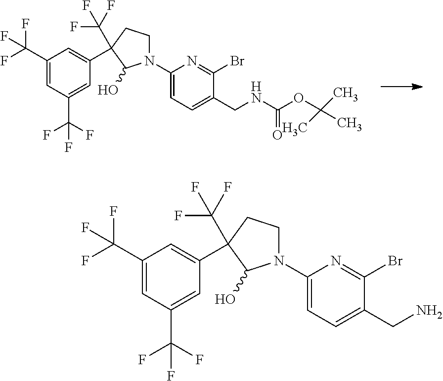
C1(C(F)(F)F)=CC(C(F)(F)F)=CC(C2(C(F)(F)F)CCN(C3=CC=C(CNC(OC(C)(C)C)=O)C(Br)=N3)C2O)=C1.C1(C(F)(F)F)=CC(C(F)(F)F)=CC(C2(C(F)(F)F)CCN(C3=CC=C(CN)C(Br)=N3)C2O)=C1
